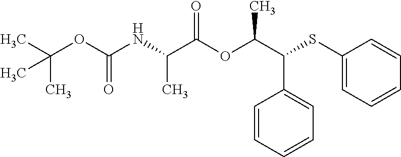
C1=CC=CC=C1C(C(C)OC(C(NC(OC(C)(C)C)=O)C)=O)SC1=CC=CC=C1
